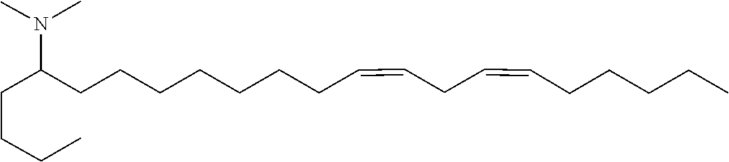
C(CCC(N(C)C)CCCCCCCC=CCC=CCCCCC)C
